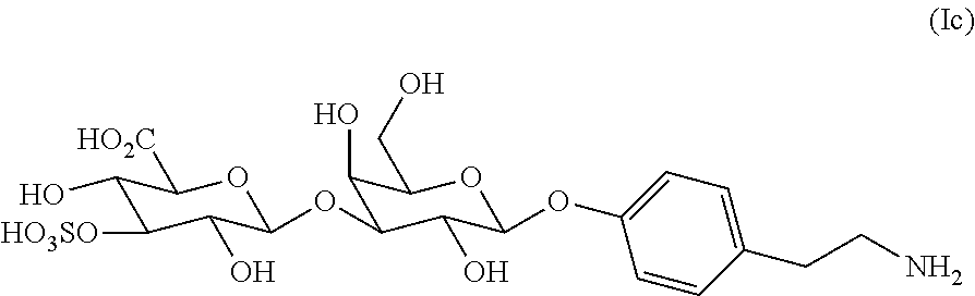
C1(O)C([HO3SO])C(O)C(OC2C(O)C(CO)OC(OC3=CC=C(CCN)C=C3)C2O)OC1[HO2C]
